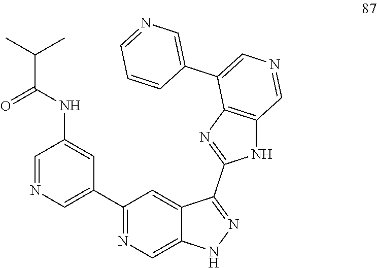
C1=NC=C(C2=NC=C3C(=C2)C(C2=NC4=C(N2)C=NC=C4C2=CN=CC=C2)=NN3)C=C1NC(C(C)C)=O
